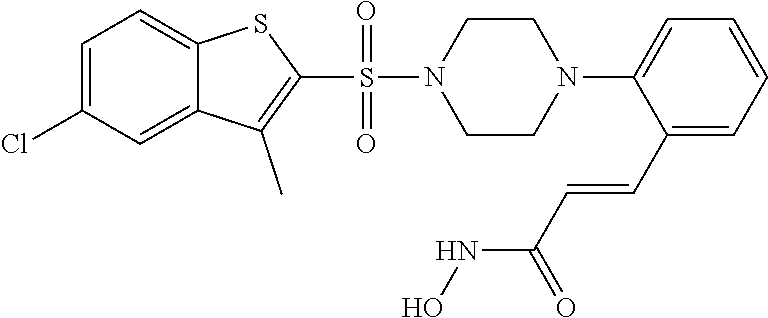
C1=C(Cl)C=C2C(=C1)SC(S(=O)(=O)N1CCN(C3=CC=CC=C3C=CC(NO)=O)CC1)=C2C
